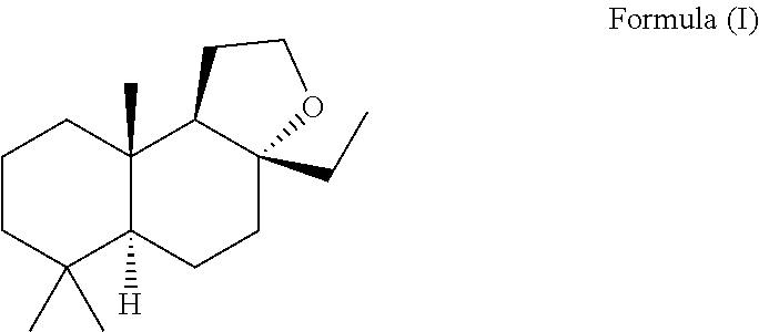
C1CC(C)(C)C2([H])C(C)(C1)C1C(CC)(CC2)OCC1
